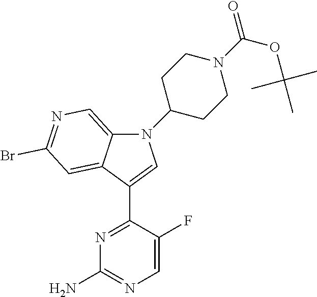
N1(C2CCN(C(OC(C)(C)C)=O)CC2)C2=CN=C(Br)C=C2C(C2=NC(N)=NC=C2F)=C1
